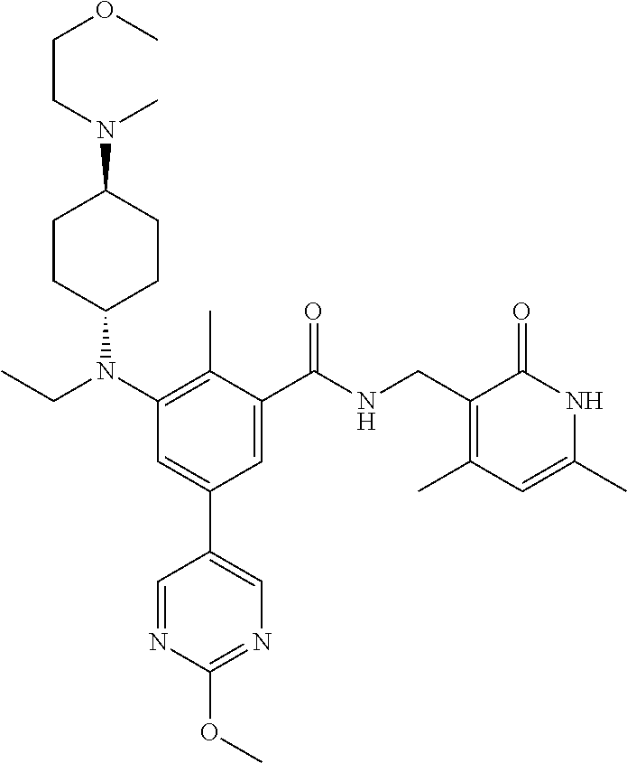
C1CC(N(CC)C2=C(C)C(C(=O)NCC3=C(C)C=C(C)NC3=O)=CC(C3=CN=C(OC)N=C3)=C2)CCC1N(C)CCOC
